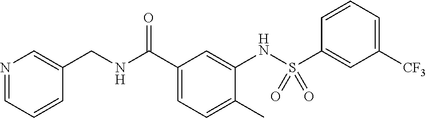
N1=CC=CC(CNC(C2=CC=C(C)C(NS(C3=CC([CF3])=CC=C3)(=O)=O)=C2)=O)=C1
